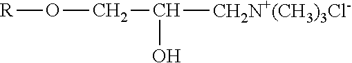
O(CC([CH2N+(CH3)3Cl-])O)[R]
